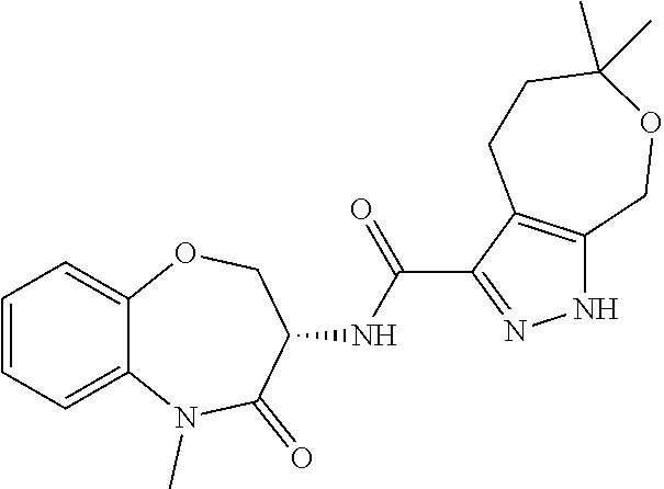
C12=CC=CC=C1OCC(NC(=O)C1=NNC3=C1CCC(C)(C)OC3)C(=O)N2C
